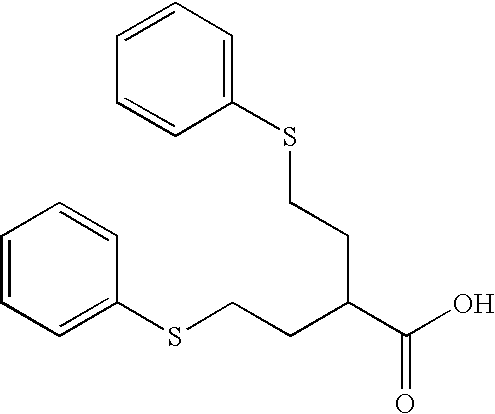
C1=CC=C(SCCC(C(O)=O)CCSC2=CC=CC=C2)C=C1
